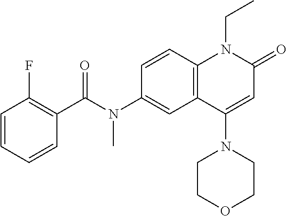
N(C1=CC2=C(C=C1)N(CC)C(=O)C=C2N1CCOCC1)(C(C1=C(F)C=CC=C1)=O)C
